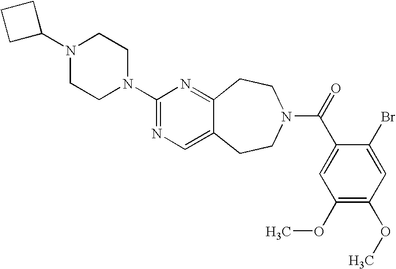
C1C(N2CCN(C3=NC=C4C(=N3)CCN(C(=O)C3=CC(OC)=C(OC)C=C3Br)CC4)CC2)CC1
